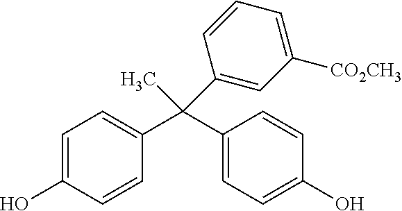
C1=C(O)C=CC(C(C2=CC=C(O)C=C2)(C)C2=CC([CO2CH3])=CC=C2)=C1
